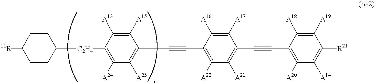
C1CC([C2H4]C2=C([A24])C([A23])=C(C#CC3=C([A22])C([A21])=C(C#CC4=C([A20])C([A14])=C([R21])C([A19])=C4[A18])C([A17])=C3[A16])C([A15])=C2[A13])CCC1[11R]
